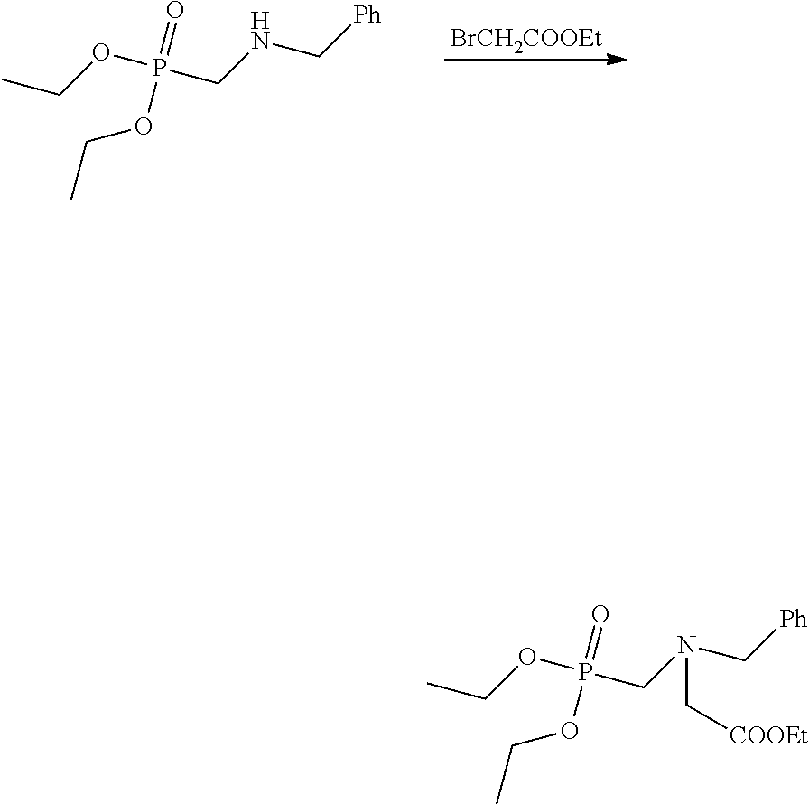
P(CNC[Ph])(OCC)(=O)OCC.[BrCH2COOEt].P(CN(C[Ph])C[COOEt])(OCC)(=O)OCC
